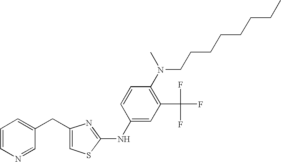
C1=C(CC2=CC=CN=C2)N=C(NC2=CC(C(F)(F)F)=C(N(CCCCCCCC)C)C=C2)S1
